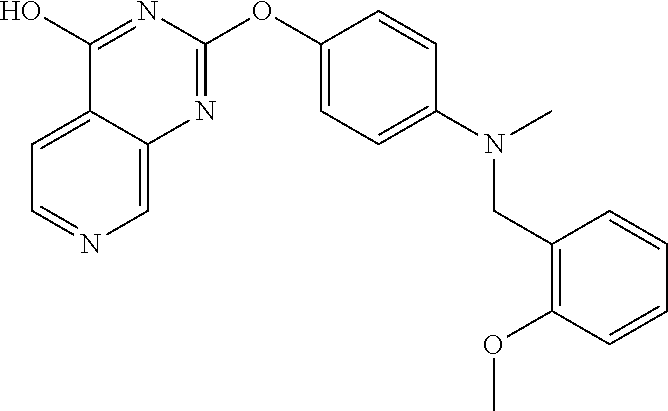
C12=CC=NC=C1N=C(OC1=CC=C(N(C)CC3=C(OC)C=CC=C3)C=C1)N=C2O
